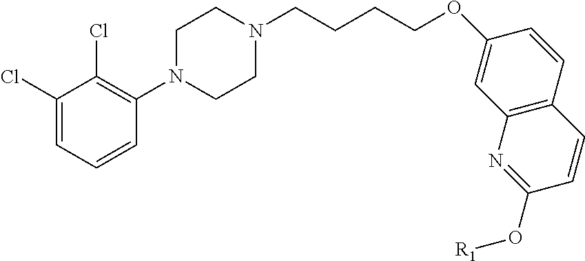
N1(CCCCOC2=CC3=C(C=C2)C=CC(O[R1])=N3)CCN(C2=C(Cl)C(Cl)=CC=C2)CC1
